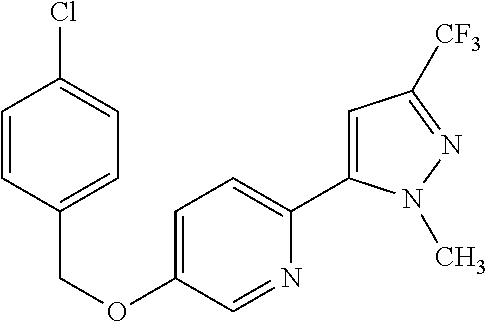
C1(OCC2=CC=C(Cl)C=C2)=CC=C(C2=CC([CF3])=NN2C)N=C1
